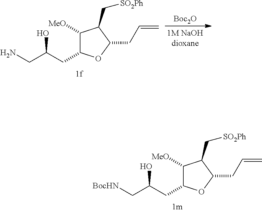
C1([MeO])C(CC(C[BocHN])O)OC(CC=C)C1C[SO2Ph].C1([MeO])C(CC(CN)O)OC(CC=C)C1C[SO2Ph].[Boc2O]
